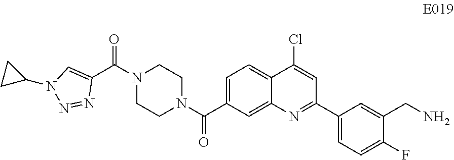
C1=C(C(N2CCN(C(=O)C3=CN(C4CC4)N=N3)CC2)=O)C=C2C(=C1)C(Cl)=CC(C1=CC=C(F)C(CN)=C1)=N2
